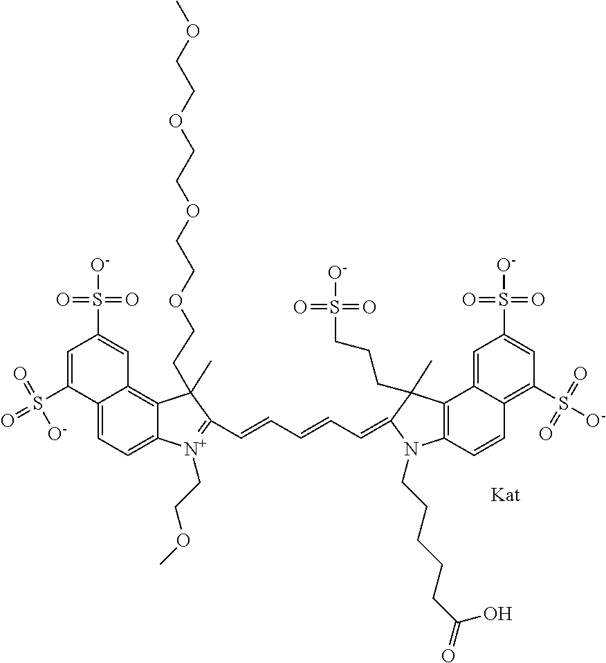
C12=CC=C3C(=C1C=C(S([O-])(=O)=O)C=C2S(=O)(=O)[O-])C(CCOCCOCCOCCOC)(C)C(C=CC=CC=C1N(CCCCCC(=O)O)C2=C(C4=CC(S([O-])(=O)=O)=CC(S(=O)(=O)[O-])=C4C=C2)C1(CCCS([O-])(=O)=O)C)=[N+]3CCOC
